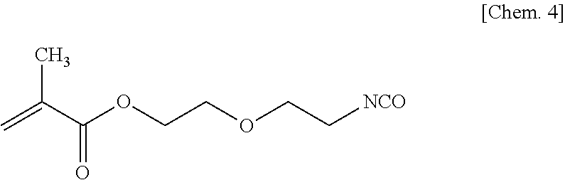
C=C(C(OCCOCC[NCO])=O)C
